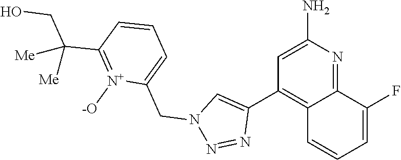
C1=C(N)N=C2C(=C1C1=CN(CC3=CC=CC(C(CO)([Me])[Me])=[N+]3[-O])N=N1)C=CC=C2F
